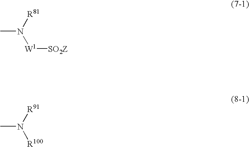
CN([R81])[W1][SO2Z].CN([R91])[R100]
